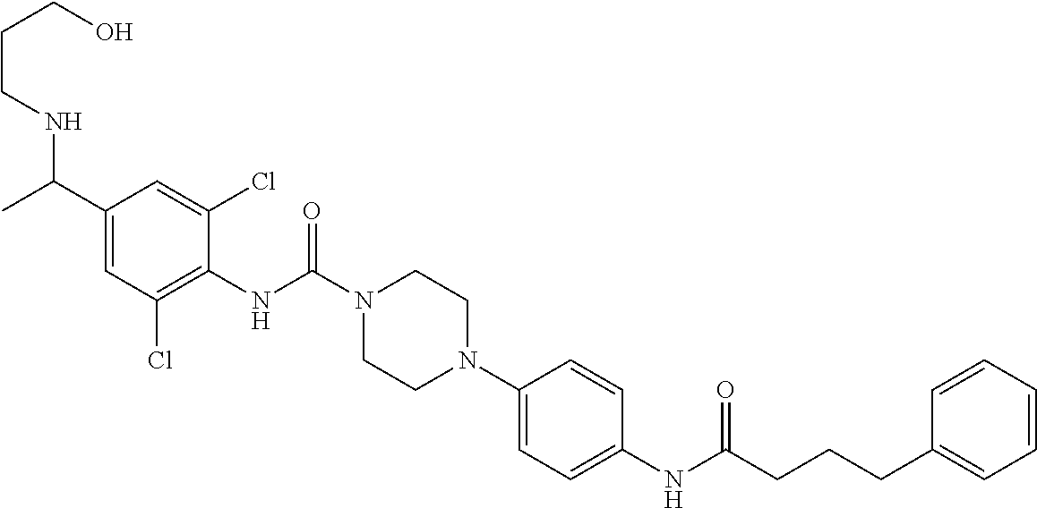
C1(NC(N2CCN(C3=CC=C(NC(CCCC4=CC=CC=C4)=O)C=C3)CC2)=O)=C(Cl)C=C(C(C)NCCCO)C=C1Cl
